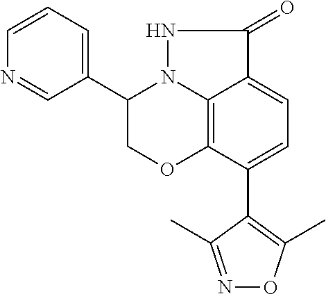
C12=C3C(C4=C(C)ON=C4C)=CC=C1C(=O)NN2C(C1=CC=CN=C1)CO3
